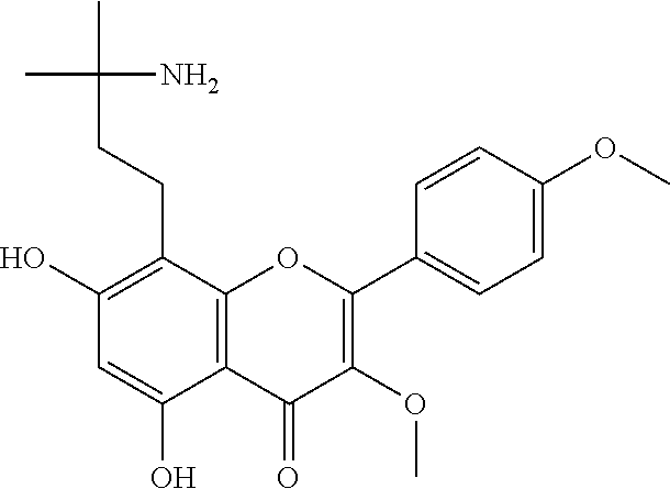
C1(O)=C(CCC(C)(C)N)C2=C(C(O)=C1)C(=O)C(OC)=C(C1=CC=C(OC)C=C1)O2
